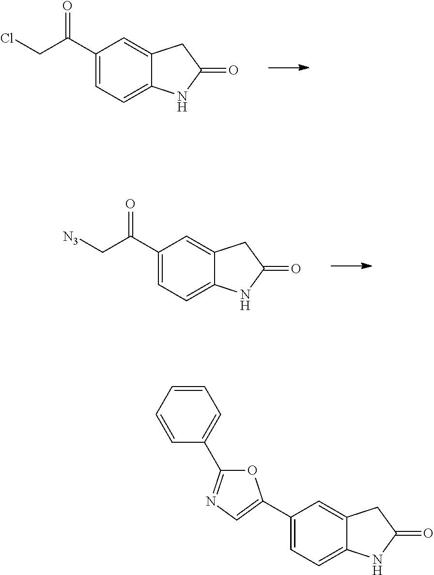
O=C(C1=CC=C2C(=C1)CC(=O)N2)CCl.O=C(C1=CC=C2C(=C1)CC(=O)N2)C[N3].C1=C(C2=CN=C(C3=CC=CC=C3)O2)C=C2C(=C1)NC(=O)C2
